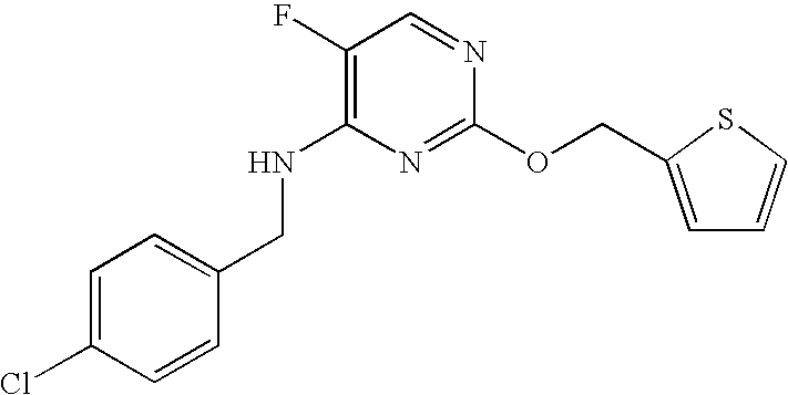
C1=C(Cl)C=CC(CNC2=C(F)C=NC(OCC3=CC=CS3)=N2)=C1
